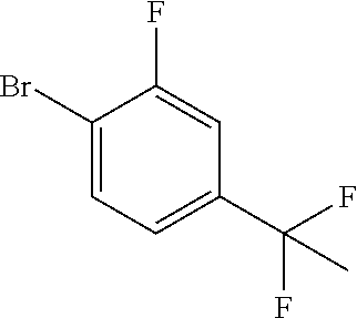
C1(Br)=CC=C(C(F)(F)C)C=C1F
